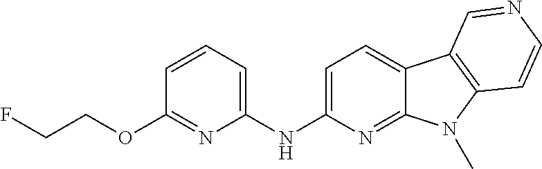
N(C1=CC=C2C(=N1)N(C)C1=C2C=NC=C1)C1=CC=CC(OCCF)=N1
